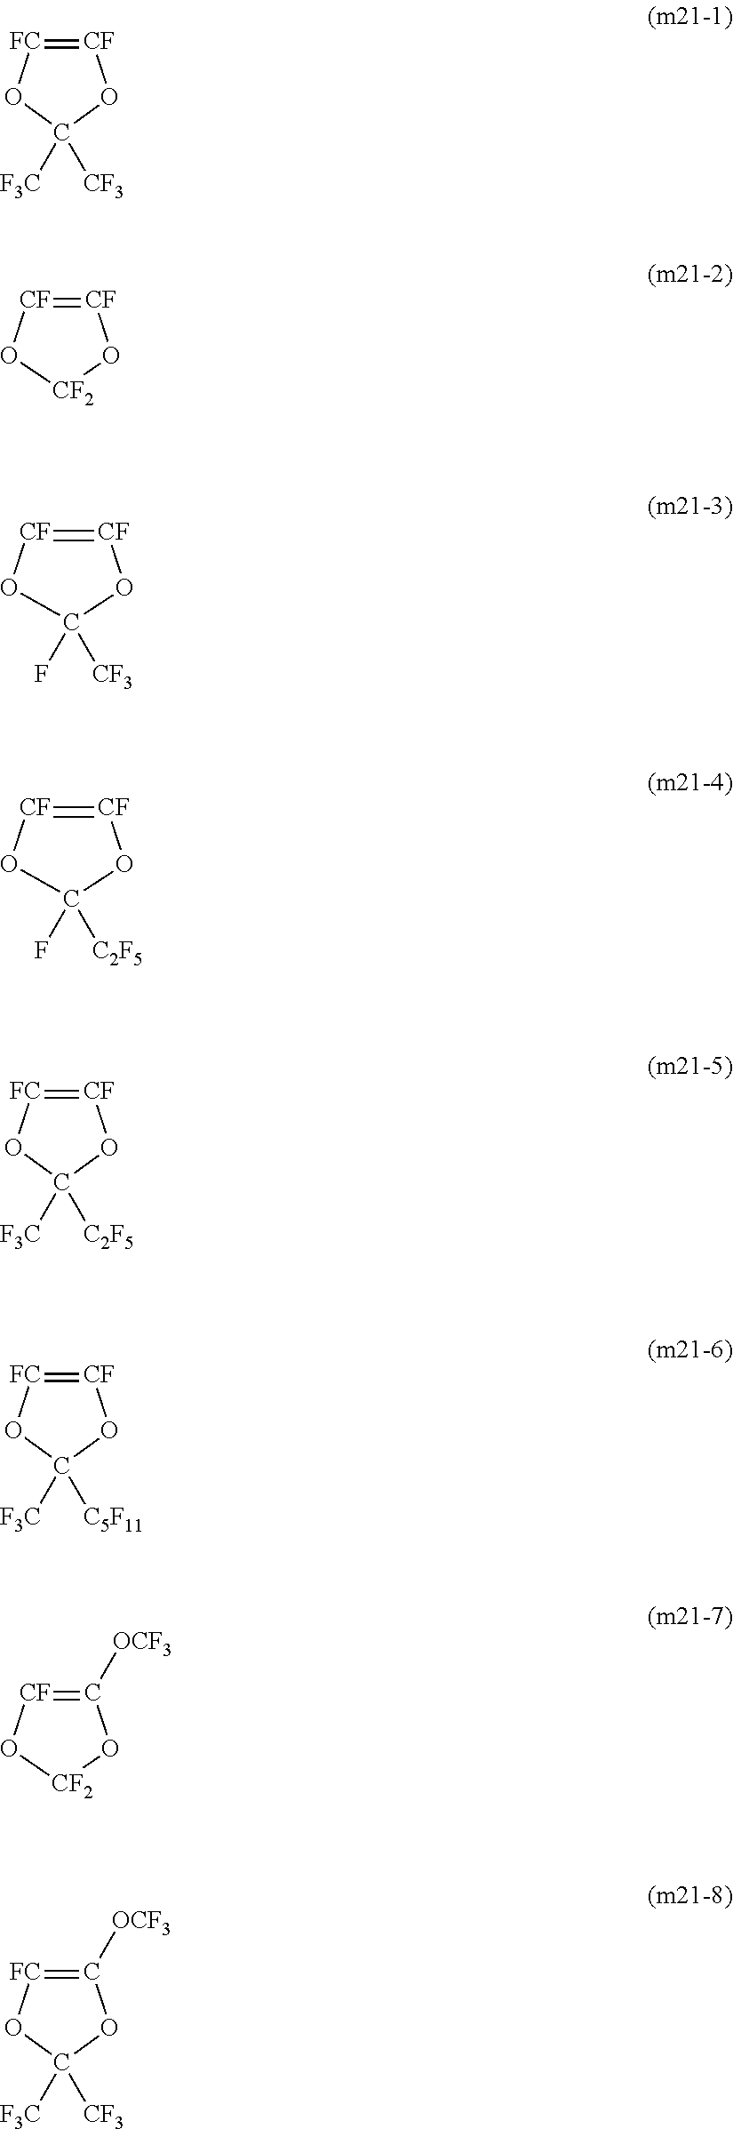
[CF]1=[FC]OC([F3C])([CF3])O1.[CF]1=[CF]O[CF2]O1.[CF]1=[CF]OC(F)([CF3])O1.[CF]1=[FC]OC([F3C])([C2F5])O1.[CF]1=[FC]OC([F3C])([C5F11])O1.[CF]1=[CF]OC(F)([C2F5])O1.C1([OCF3])=[CF]O[CF2]O1.C1([OCF3])=[FC]OC([F3C])([CF3])O1
